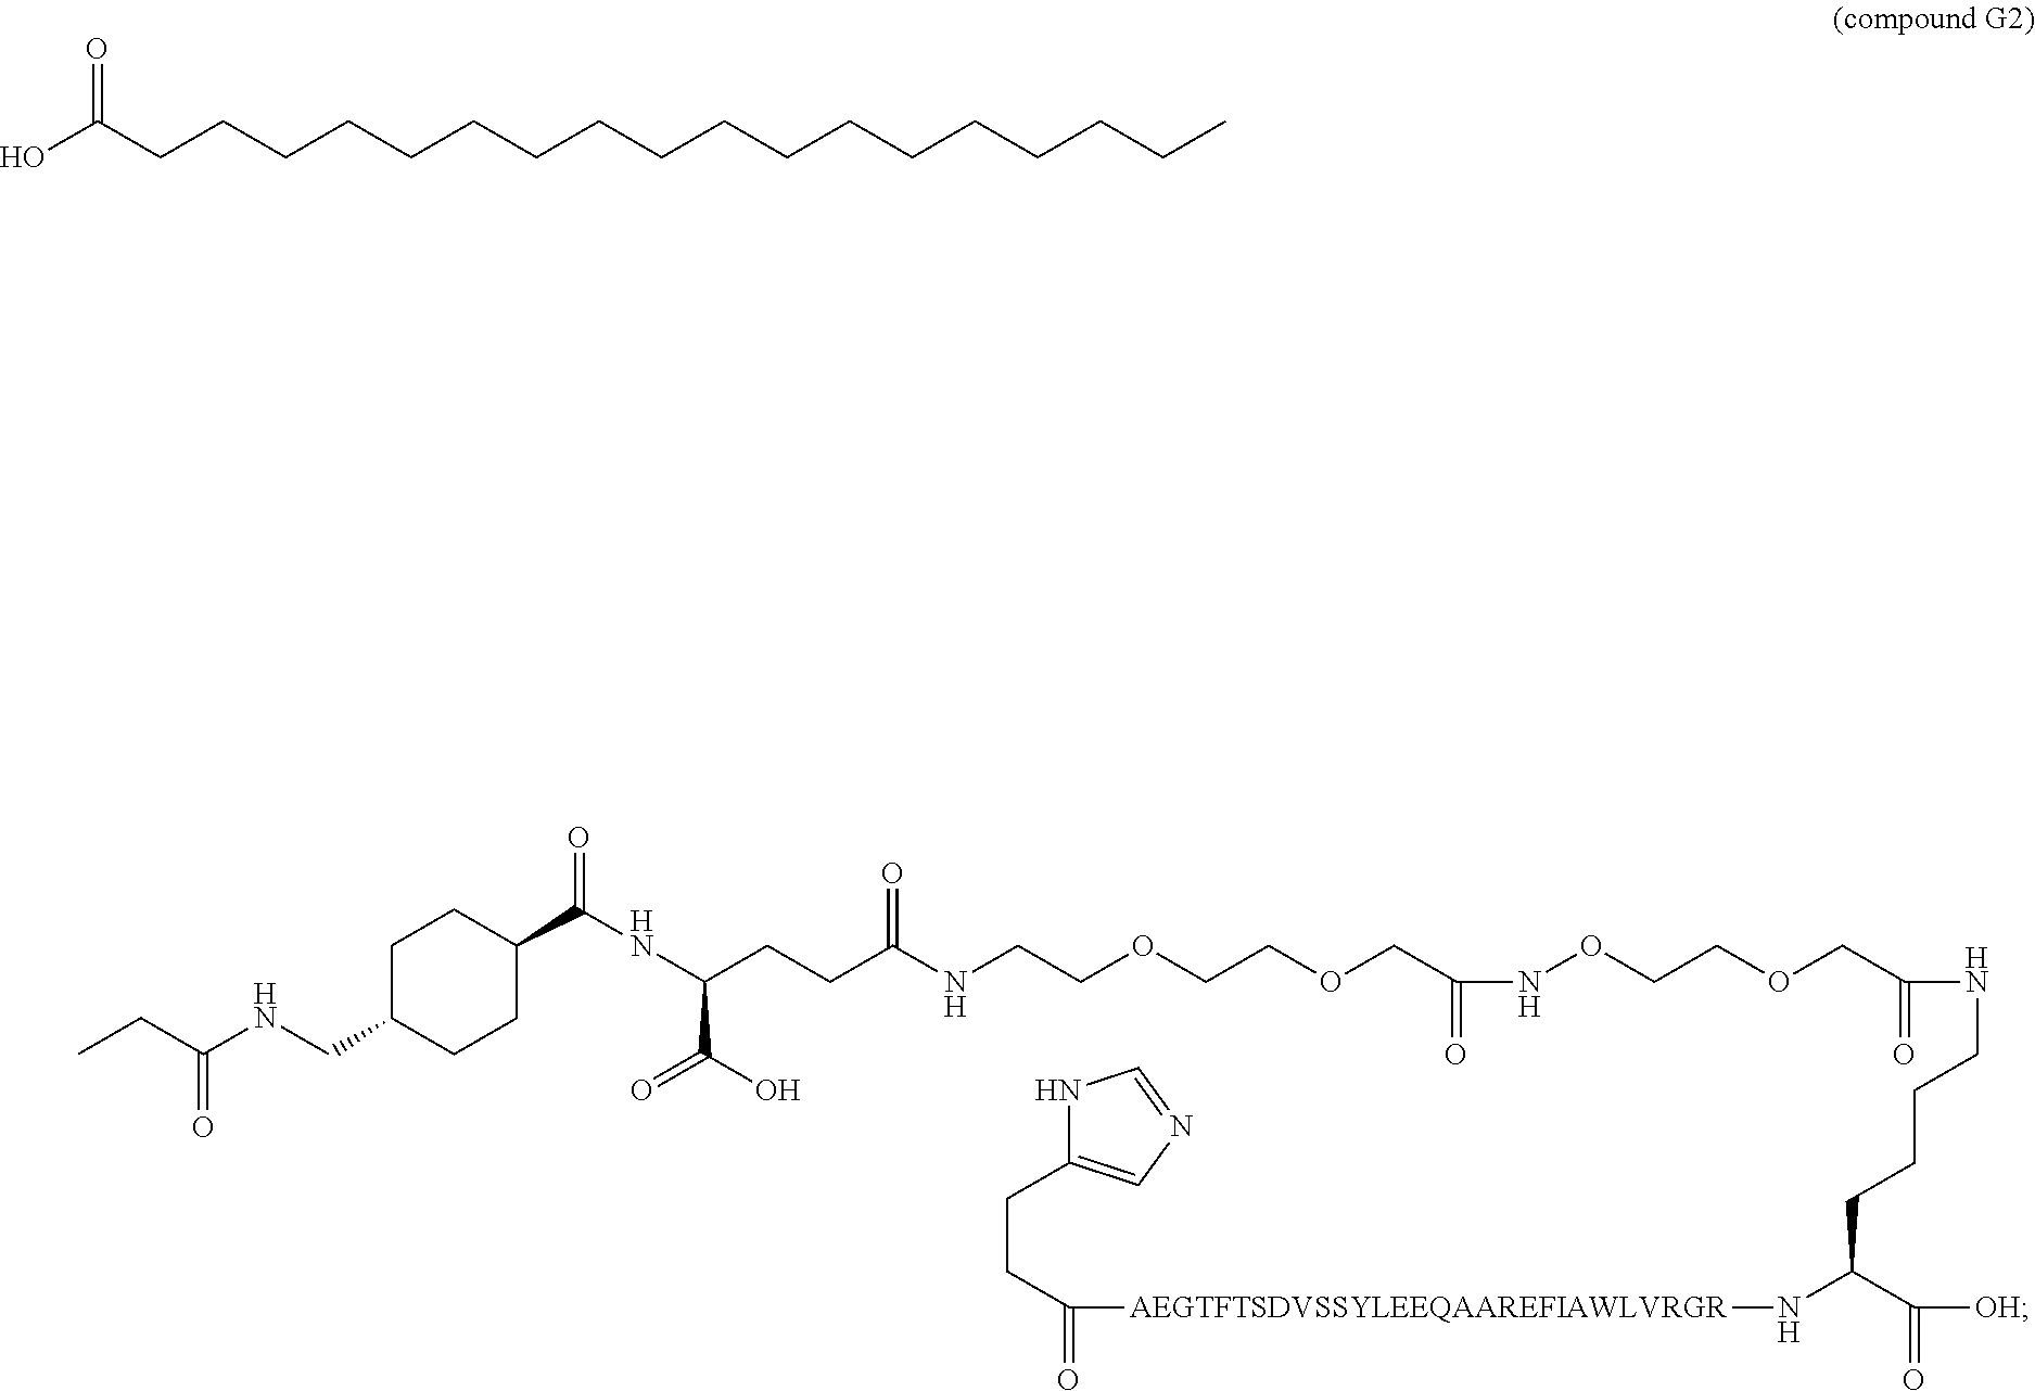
N1C(CCC([AEGTFTSDVSSYLEEQAAREFIAWLVRGR]NC(C([OH])=O)CCCCNC(COCCONC(COCCOCCNC(CCC(NC(C2CCC(CNC(CC)=O)CC2)=O)C(=O)O)=O)=O)=O)=O)=CN=C1.OC(CCCCCCCCCCCCCCCCCC)=O
